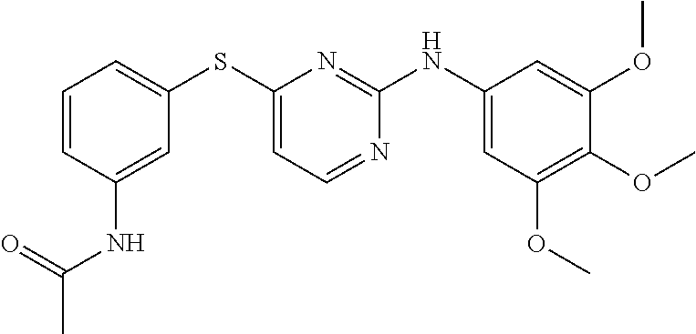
C1=CC(NC(C)=O)=CC(SC2=CC=NC(NC3=CC(OC)=C(OC)C(OC)=C3)=N2)=C1
